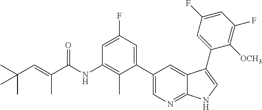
C(=C(C(NC1=C(C)C(C2=CN=C3C(=C2)C(C2=CC(F)=CC(F)=C2[OCH3])=CN3)=CC(F)=C1)=O)C)C(C)(C)C
